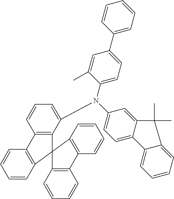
C1=CC2=C(C=C1)C1=C(C(N(C3=CC=C4C(=C3)C(C)(C)C3=CC=CC=C43)C3=CC=C(C4=CC=CC=C4)C=C3C)=CC=C1)C21C2=C(C=CC=C2)C2=C1C=CC=C2
